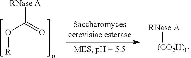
[RNase A]C(=O)O[R].[RNase A][(CO2H)11]
